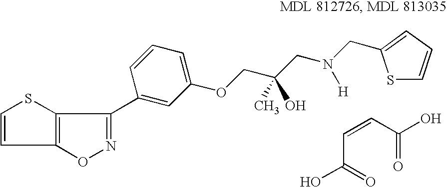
C1=CC2=C(S1)C(C1=CC(OCC(CN(CC3=CC=CS3)[H])(C)O)=CC=C1)=NO2.C(C(=O)O)=CC(=O)O
